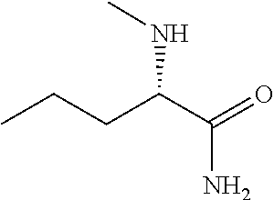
C(C(C(=O)N)NC)CC
